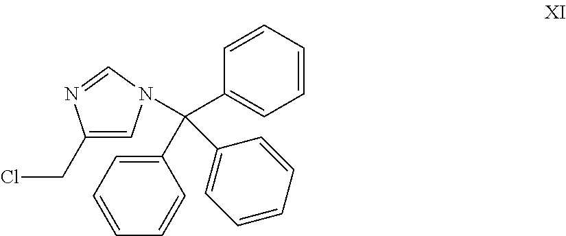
C1(C(C2=CC=CC=C2)(C2=CC=CC=C2)N2C=C(CCl)N=C2)=CC=CC=C1
